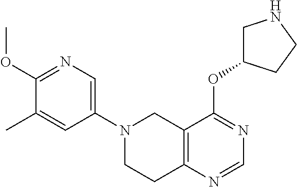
C1(N2CCC3=C(C2)C(OC2CNCC2)=NC=N3)=CN=C(OC)C(C)=C1
